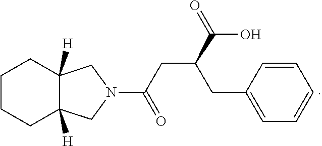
C1CCC2([H])C([H])(C1)CN(C(CC(C(=O)O)CC1=CC=CC=C1)=O)C2
